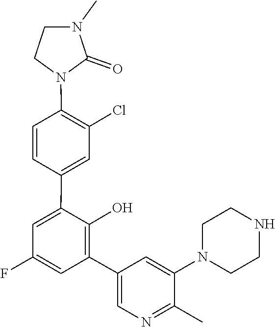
C1(C2=C(O)C(C3=CC(Cl)=C(N4CCN(C)C4=O)C=C3)=CC(F)=C2)=CN=C(C)C(N2CCNCC2)=C1
